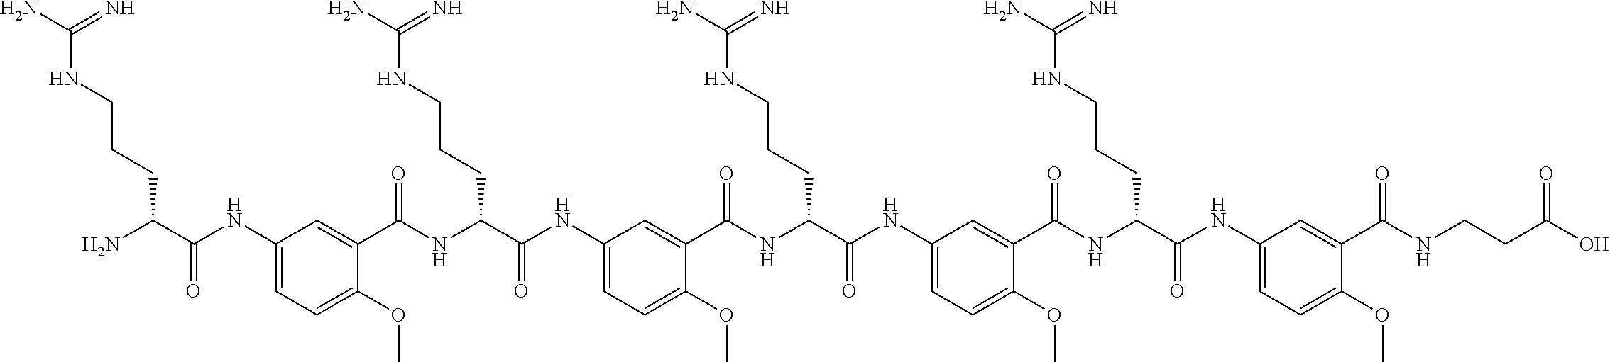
C1(NC(C(N)CCCNC(N)=N)=O)=CC=C(OC)C(C(NC(C(NC2=CC=C(OC)C(C(NC(C(NC3=CC=C(OC)C(C(NC(C(NC4=CC=C(OC)C(C(NCCC(O)=O)=O)=C4)=O)CCCNC(N)=N)=O)=C3)=O)CCCNC(N)=N)=O)=C2)=O)CCCNC(N)=N)=O)=C1
